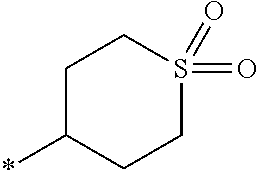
C1C(*)CCS(=O)(=O)C1
